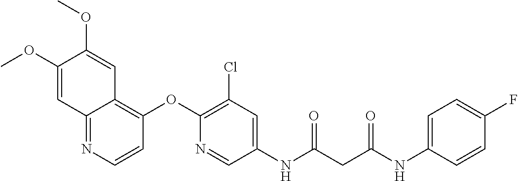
C1(OC)=CC2=NC=CC(OC3=C(Cl)C=C(NC(=O)CC(=O)NC4=CC=C(F)C=C4)C=N3)=C2C=C1OC
